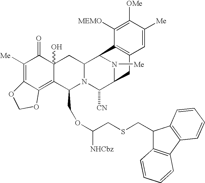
C1([Me])=C2C(=C3C(O)(C1=O)CC1N(C3COC(CSCC3C4=C(C5=C3C=CC=C5)C=CC=C4)[NHCbz])C([CN])C3N([Me])C1C1=C(C3)C=C([Me])C([OMe])=C1[MEMO])OCO2
